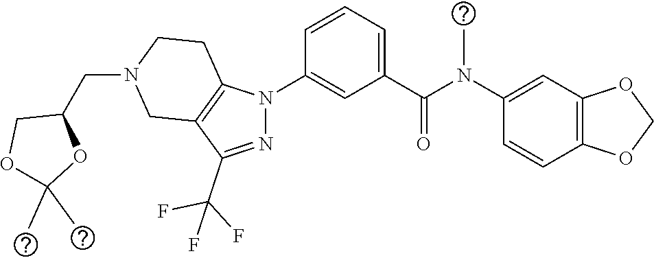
C1(N(C(C2=CC=CC(N3N=C(C(F)(F)F)C4=C3CCN(CC3COC(C)(C)O3)C4)=C2)=O)C)=CC2=C(C=C1)OCO2
